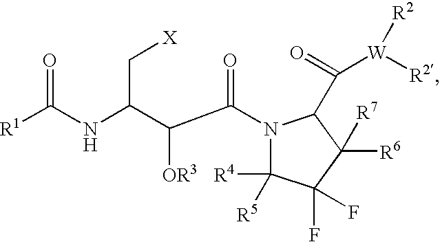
[R1]C(NC(C(C(=O)N1C([R4])([R5])C(F)(F)C([R6])([R7])C1C(=O)[W]([R2])[R2])[OR3])C[X])=O
